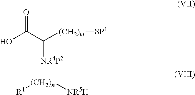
OC(C([(CH2)m][SP1])[NR4P2])=O.[(CH2)n]([NR5H])[R1]
